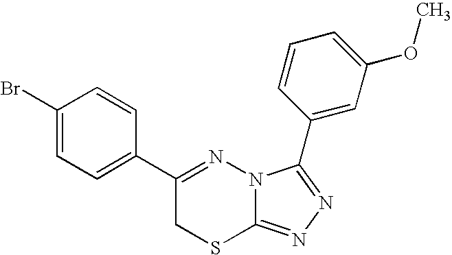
C1=C(Br)C=CC(C2=NN3C(=NN=C3C3=CC(OC)=CC=C3)SC2)=C1
